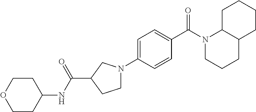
C1=C(N2CCC(C(NC3CCOCC3)=O)C2)C=CC(C(N2CCCC3C2CCCC3)=O)=C1
